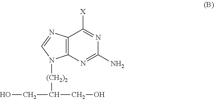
C12=C(N=CN1[(CH2)2]C(CO)CO)C([X])=NC(N)=N2
